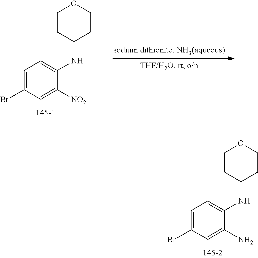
C1CC(NC2=CC=C(Br)C=C2N)CCO1.C1CC(NC2=CC=C(Br)C=C2[NO2])CCO1
